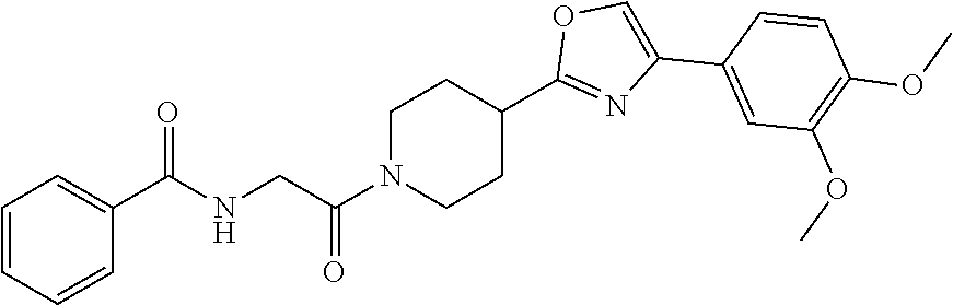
C1=CC=CC(C(NCC(N2CCC(C3=NC(C4=CC(OC)=C(OC)C=C4)=CO3)CC2)=O)=O)=C1
